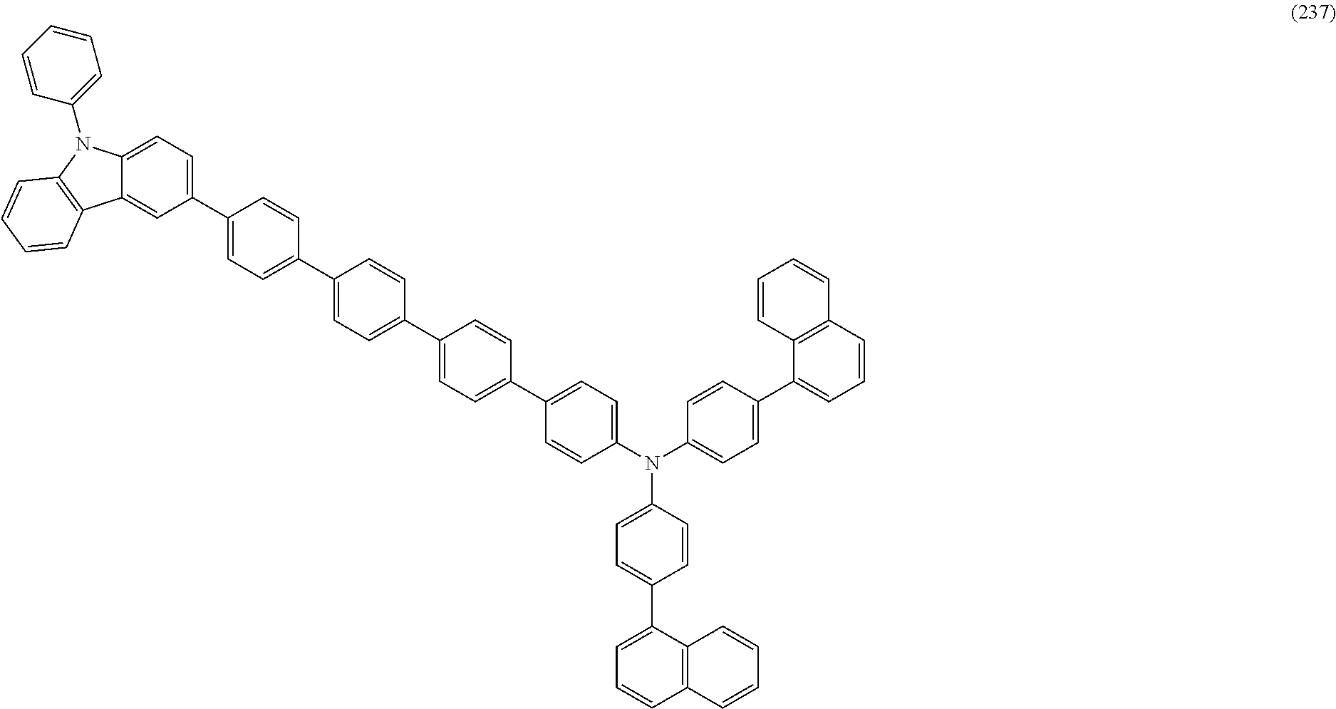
C1(C2=CC=C(C3=CC=C(C4=CC=C(C5=CC=C(N(C6=CC=C(C7=CC=CC8=C7C=CC=C8)C=C6)C6=CC=C(C7=CC=CC8=C7C=CC=C8)C=C6)C=C5)C=C4)C=C3)C=C2)=CC=C2C(=C1)C1=C(N2C2=CC=CC=C2)C=CC=C1
